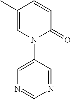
C1(C)=CN(C2=CN=CN=C2)C(=O)C=C1
